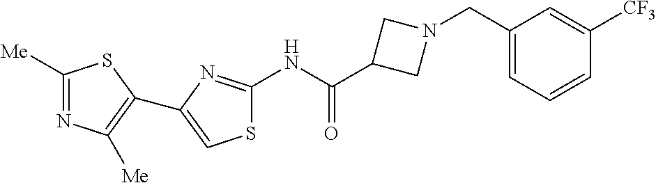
C1([Me])=NC([Me])=C(C2=CSC(NC(C3CN(CC4=CC=CC([CF3])=C4)C3)=O)=N2)S1
